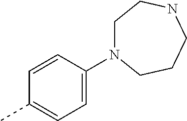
C1=CC(N2CCNCCC2)=CC=C1C
